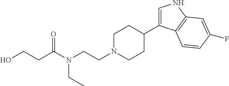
C1=C(C2CCN(CCN(C(CCO)=O)CC)CC2)C2=C(N1)C=C(F)C=C2
